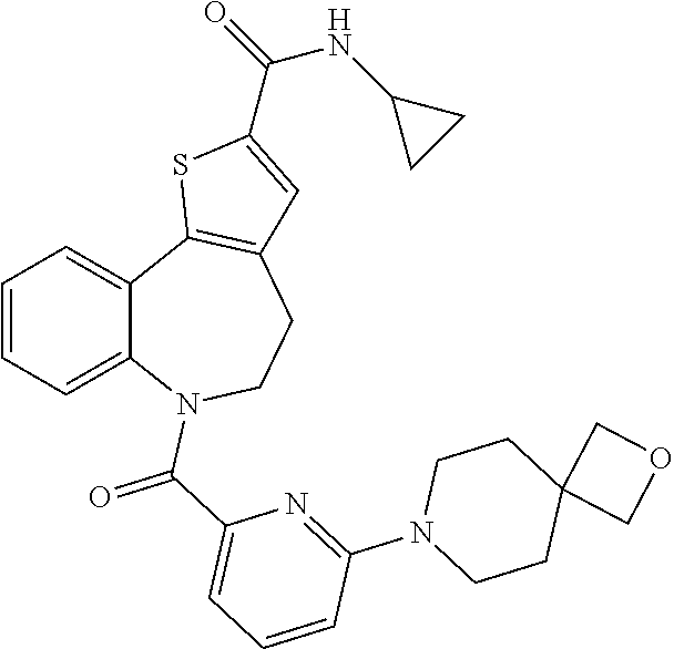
C1=CC=C2C(=C1)C1=C(CCN2C(C2=CC=CC(N3CCC4(CC3)COC4)=N2)=O)C=C(C(=O)NC2CC2)S1
